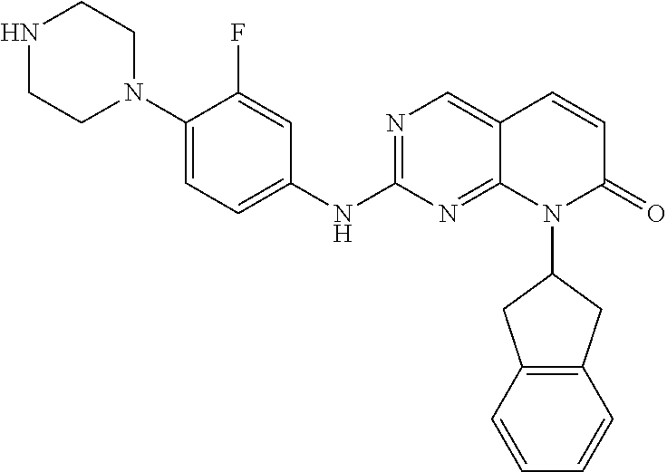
N1(C2=CC=C(NC3=NC=C4C(=N3)N(C3CC5=C(C3)C=CC=C5)C(=O)C=C4)C=C2F)CCNCC1
